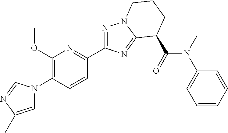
N1=C(C2=NC(OC)=C(N3C=C(C)N=C3)C=C2)N=C2N1CCCC2C(=O)N(C1=CC=CC=C1)C
